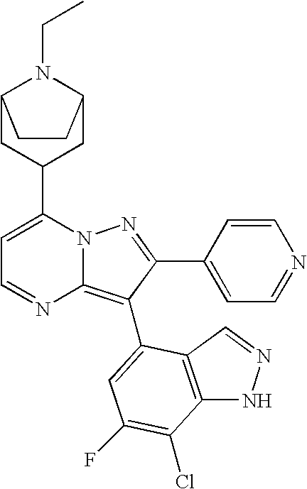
C1(C2CC3N(CC)C(C2)CC3)=CC=NC2=C(C3=CC(F)=C(Cl)C4=C3C=NN4)C(C3=CC=NC=C3)=NN12
